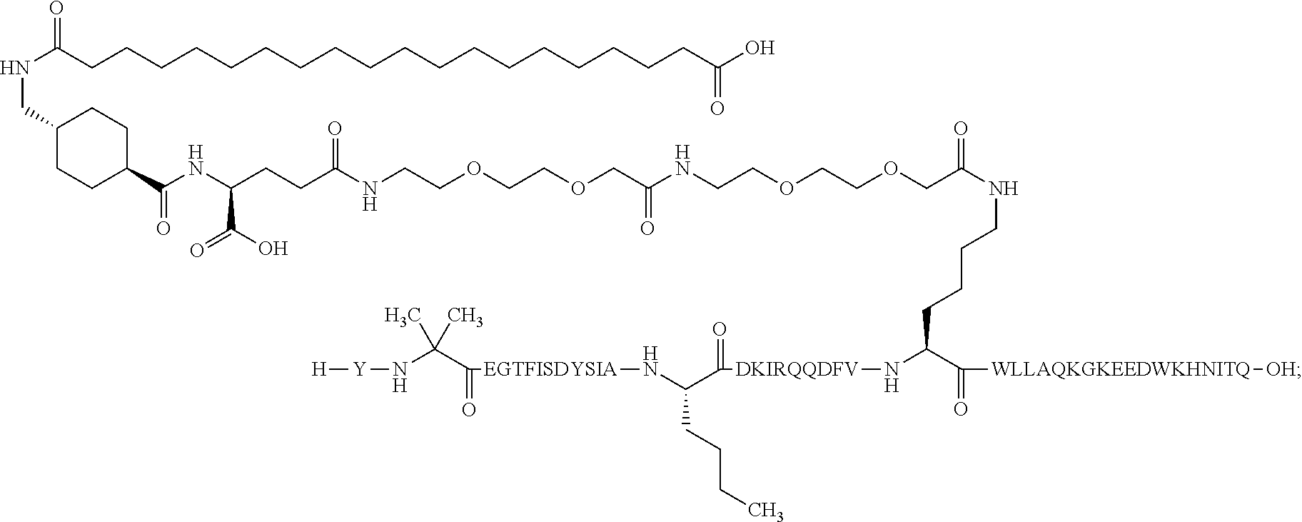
N(C(CCCCCCCCCCCCCCCCCCC(O)=O)=O)CC1CCC(C(NC(CCC(NCCOCCOCC(NCCOCCOCC(NCCCCC(C([WLLAQKGKEEDWKHNITQ][OH])=O)N[DKIRQQDFV]C(C(N[EGTFISDYSIA]C(C(N[Y][H])(C)C)=O)CCCC)=O)=O)=O)=O)C(O)=O)=O)CC1
